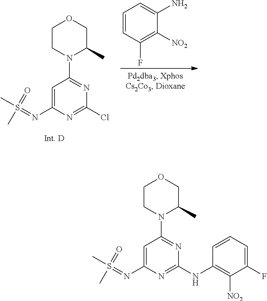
S(=NC1=CC(N2C(C)COCC2)=NC(Cl)=N1)(C)(=O)C.C1=CC(F)=C([NO2])C(N)=C1.S(=NC1=CC(N2C(C)COCC2)=NC(NC2=C([NO2])C(F)=CC=C2)=N1)(C)(=O)C
